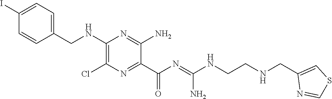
C1(CNC2=C(Cl)N=C(C(N=C(NCCNCC3=CSC=N3)N)=O)C(N)=N2)=CC=C(I)C=C1
